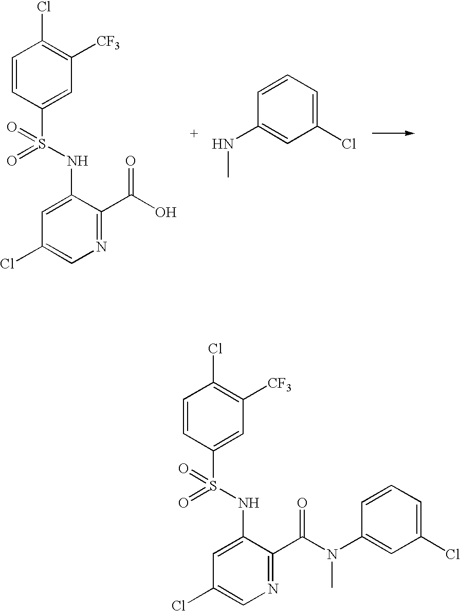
C1=CC(S(NC2=CC(Cl)=CN=C2C(O)=O)(=O)=O)=CC([CF3])=C1Cl.C1(Cl)=CC=CC(NC)=C1.C1=CC(S(NC2=CC(Cl)=CN=C2C(N(C)C2=CC(Cl)=CC=C2)=O)(=O)=O)=CC([CF3])=C1Cl
